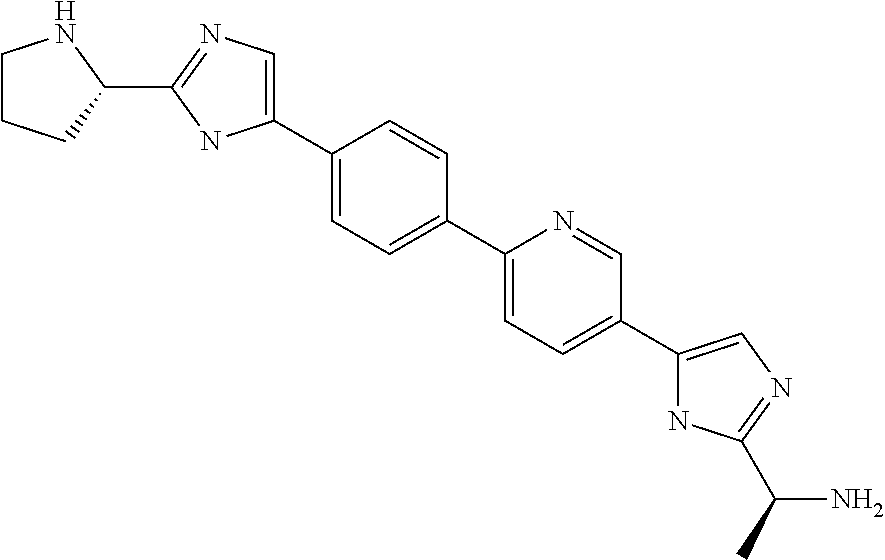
C1(C2=CC=C(C3=CC=C(C4=CN=C(C(C)N)N4)C=N3)C=C2)=CN=C(C2NCCC2)N1
